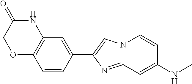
C1(C2=CN3C(=N2)C=C(NC)C=C3)=CC2=C(C=C1)OCC(=O)N2
